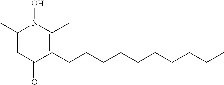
C1(C)=CC(=O)C(CCCCCCCCCC)=C(C)N1O
